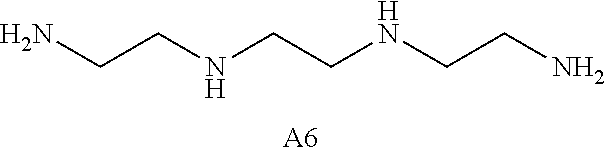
[A6].NCCNCCNCCN
